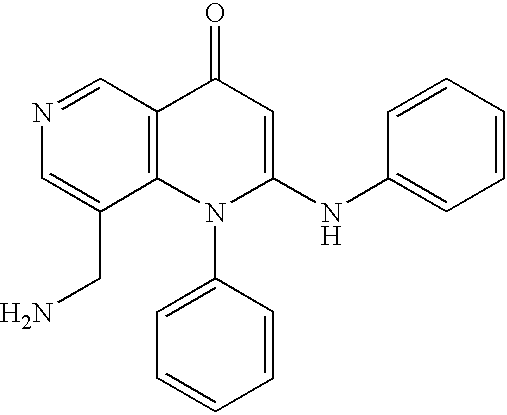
N1=CC2=C(C(CN)=C1)N(C1=CC=CC=C1)C(NC1=CC=CC=C1)=CC2=O
